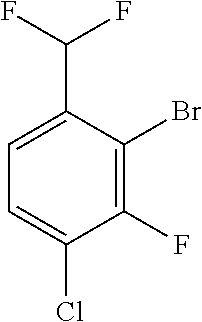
C1=C(C(F)F)C(Br)=C(F)C(Cl)=C1
